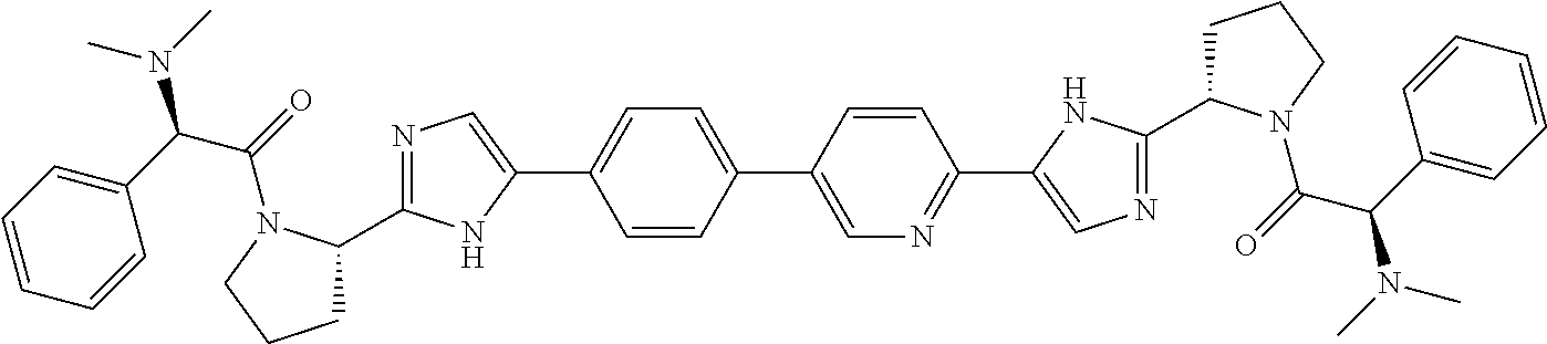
N1=C(C2CCCN2C(=O)C(C2=CC=CC=C2)N(C)C)NC(C2=CC=C(C3=CN=C(C4=CN=C(C5CCCN5C(=O)C(N(C)C)C5=CC=CC=C5)N4)C=C3)C=C2)=C1
